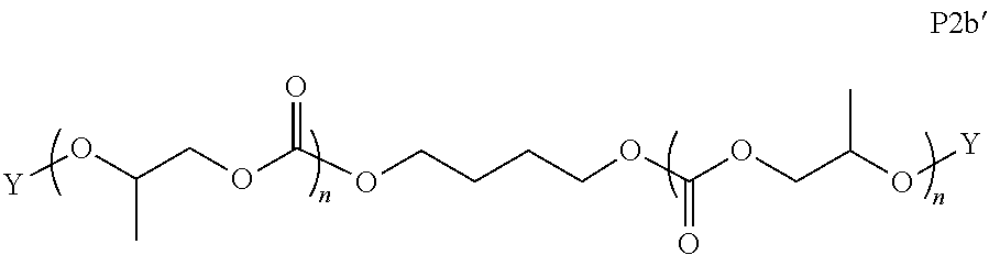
[Y]OC(COC(OCCCCOC(OCC(C)O[Y])=O)=O)C
